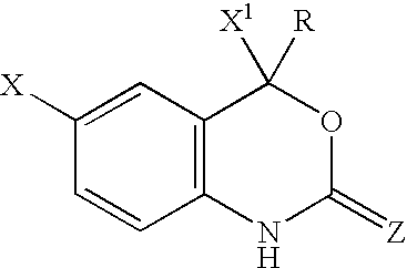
C1=C([X])C=CC2=C1C([X1])([R])OC(=[Z])N2
